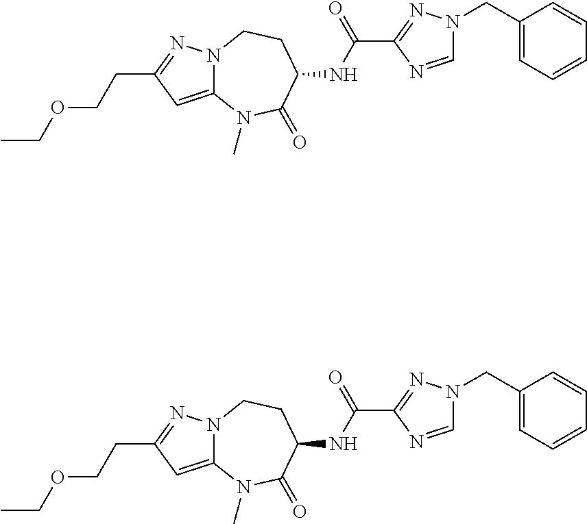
C12=CC(CCOCC)=NN1CCC(NC(C1=NN(CC3=CC=CC=C3)C=N1)=O)C(=O)N2C.C12=CC(CCOCC)=NN1CCC(NC(C1=NN(CC3=CC=CC=C3)C=N1)=O)C(=O)N2C
